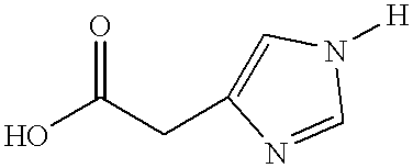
O=C(O)CC1=CN([H])C=N1
